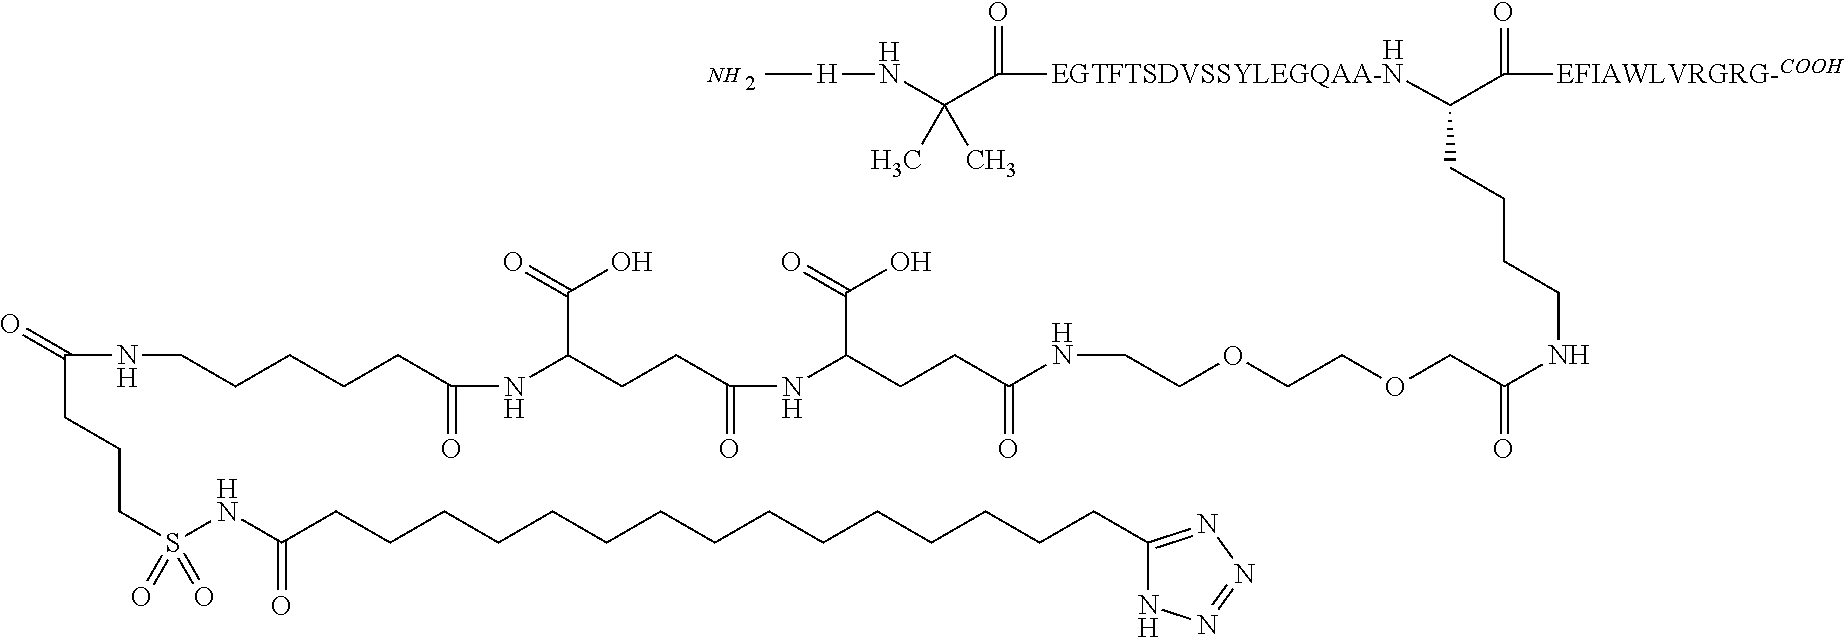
[H].C[H]NC(C(=O)[EGTFTSDVSSYLEGQAA-N]C(C(=O)[EFIAWLVRGRG-COOH])CCCCNC(COCCOCCNC(CCC(NC(=O)CCC(C(=O)O)NC(=O)CCCCCNC(CCCS(=O)(=O)NC(CCCCCCCCCCCCCCCC1=NN=NN1)=O)=O)C(=O)O)=O)=O)(C)C.N
